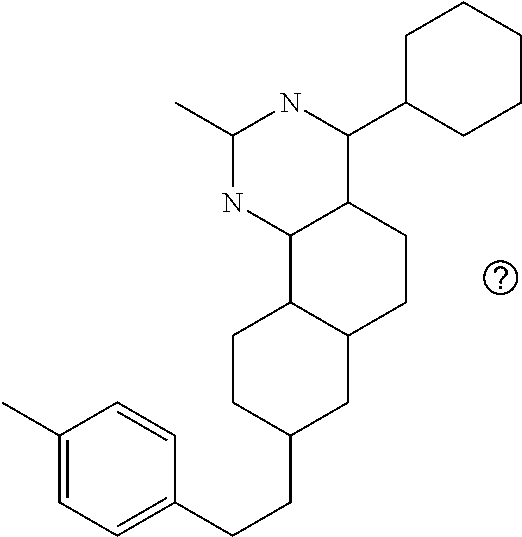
C(C1CC2C(CC1)C1C(CC2)C(C2CCCCC2)NC(C)N1)CC1=CC=C(C)C=C1
